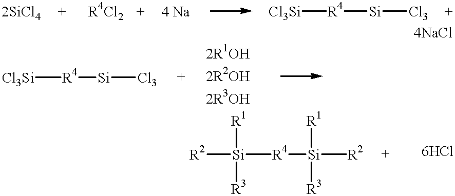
[Cl3Si][R4][Si][Cl3].[Cl3Si][R4][Si][Cl3].[R2][Si]([R4][Si]([R3])([R1])[R2])([R3])[R1]
